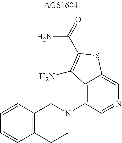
C1=CC2=C(C=C1)CCN(C1=C3C(=CN=C1)SC(C(N)=O)=C3N)C2
